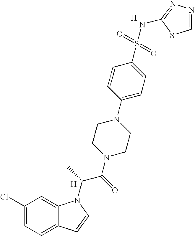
C1(Cl)=CC=C2C(=C1)N(C(C(N1CCN(C3=CC=C(S(=O)(=O)NC4=NN=CS4)C=C3)CC1)=O)C)C=C2.[H].[H]
